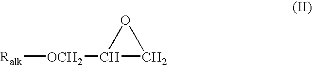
[Ralk][OCH2]C1CO1
